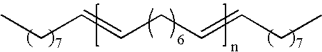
C(C=CCC=CCC)C
